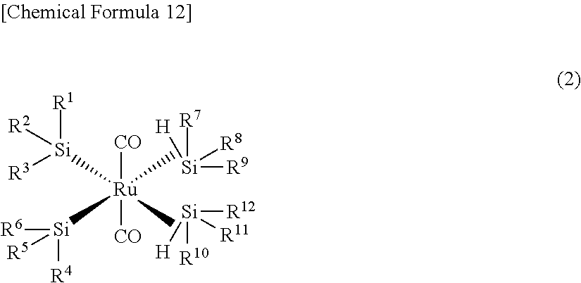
[CO][Ru](C)([CO])(C)([Si]([R1])([R2])[R3])[Si]([R4])([R5])[R6].[Si]([R9])([R7])([R8])[H].[Si]([R12])([R10])([R11])[H]
